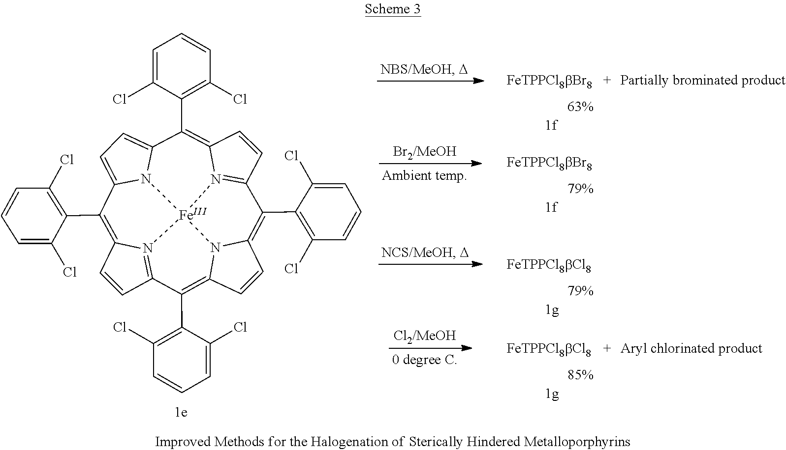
C1=CC2=N3C1=C(C1=C(Cl)C=CC=C1Cl)C1=CC=C4N1[Fe]31N3=C(C=CC3=C4C3=C(Cl)C=CC=C3Cl)C(C3=C(Cl)C=CC=C3Cl)=C3C=CC(=C2C2=C(Cl)C=CC=C2Cl)N31.[FeTPPCl8bBr8].[FeTPPCl8bBr8].[FeTPPCl8bCl8].[FeTPPCl8bCl8]
